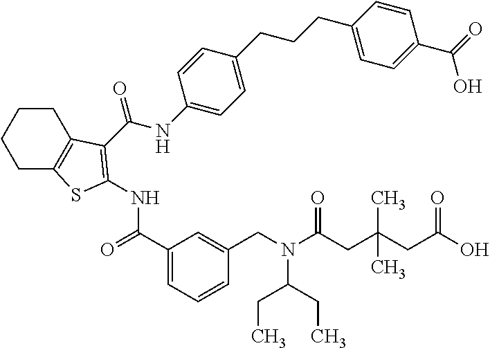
C1CC2=C(CC1)SC(NC(=O)C1=CC=CC(CN(C(CC)CC)C(=O)CC(CC(=O)O)(C)C)=C1)=C2C(NC1=CC=C(CCCC2=CC=C(C(=O)O)C=C2)C=C1)=O
